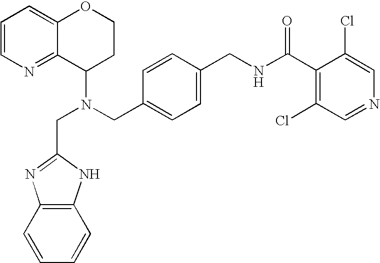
N(CC1=CC=C(CNC(C2=C(Cl)C=NC=C2Cl)=O)C=C1)(C1CCOC2=CC=CN=C12)CC1=NC2=C(C=CC=C2)N1
